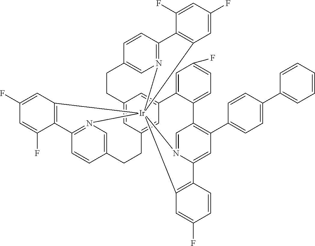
C12=CC3=CC(=C1)C1=CC(F)=CC=C1C1=C(C4=CC=C(C5=CC=CC=C5)C=C4)C=C4N(=C1)[Ir]15(N6=C(C=CC(=C6)CC3)C3=C1C=C(F)C=C3F)(N1=C(C=CC(=C1)CC2)C1=C5C=C(F)C=C1F)C1=C4C=CC(F)=C1
